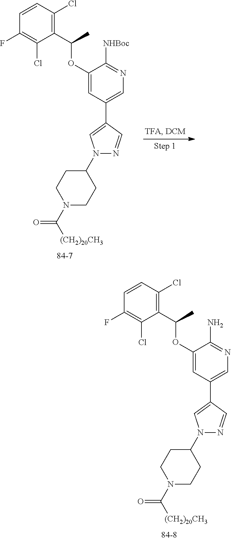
N1(C([(CH2)20CH3])=O)CCC(N2N=CC(C3=CN=C([NHBoc])C(OC(C4=C(Cl)C=CC(F)=C4Cl)C)=C3)=C2)CC1.N1(C([(CH2)20CH3])=O)CCC(N2N=CC(C3=CN=C(N)C(OC(C4=C(Cl)C=CC(F)=C4Cl)C)=C3)=C2)CC1
